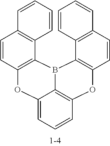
C12=CC=CC3=C1B(C1=C(O3)C=CC3=C1C=CC=C3)C1=C(O2)C=CC2=C1C=CC=C2
